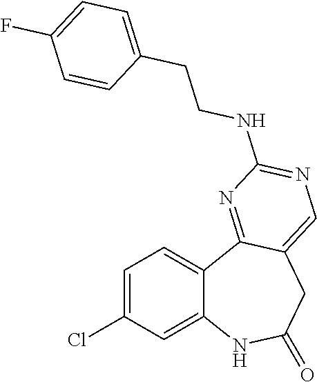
C12=CC(Cl)=CC=C1C1=NC(NCCC3=CC=C(F)C=C3)=NC=C1CC(=O)N2
